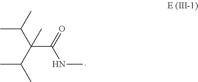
CC(C)C(C(NC)=O)(C)C(C)C
